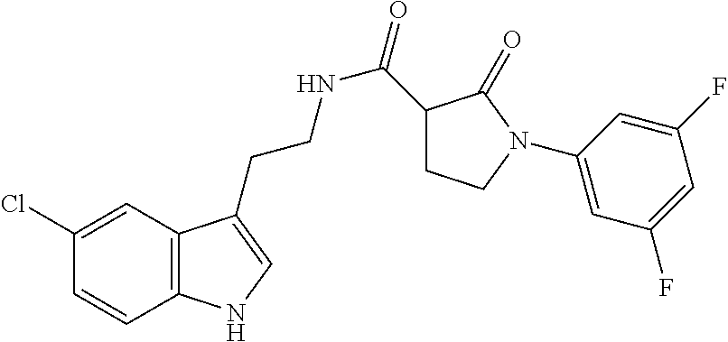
C12=C(C=C(Cl)C=C1)C(CCNC(=O)C1CCN(C3=CC(F)=CC(F)=C3)C1=O)=CN2
